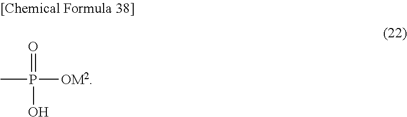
O=P(O)([OM2])C
